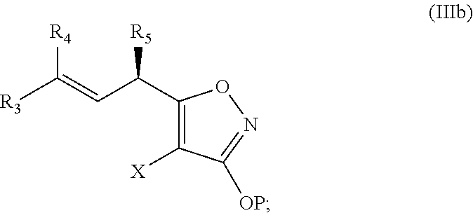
[R3]C(=CC([R5])C1=C([X])C([OP])=NO1)[R4]
